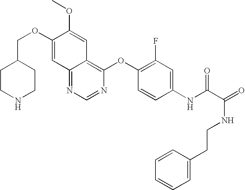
C12=NC=NC(OC3=C(F)C=C(NC(C(NCCC4=CC=CC=C4)=O)=O)C=C3)=C1C=C(OC)C(OCC1CCNCC1)=C2
